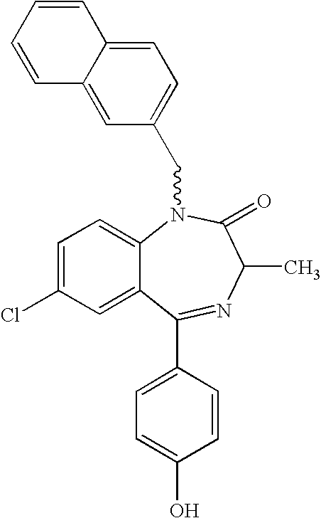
C12=CC=C(Cl)C=C1C(C1=CC=C(O)C=C1)=NC(C)C(=O)N2CC1=CC=C2C(=C1)C=CC=C2
